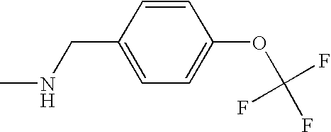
C1(CNC)=CC=C(OC(F)(F)F)C=C1
